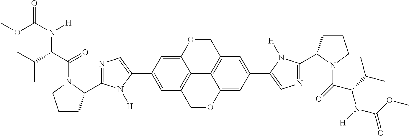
O=C(N([H])C(C(=O)N1CCCC1C1=NC=C(C2=CC3=C4C(=C2)OCC2=C4C(=CC(C4=CN=C(C5CCCN5C(=O)C(N([H])C(=O)OC)C(C)C)N4[H])=C2)OC3)N1[H])C(C)C)OC
